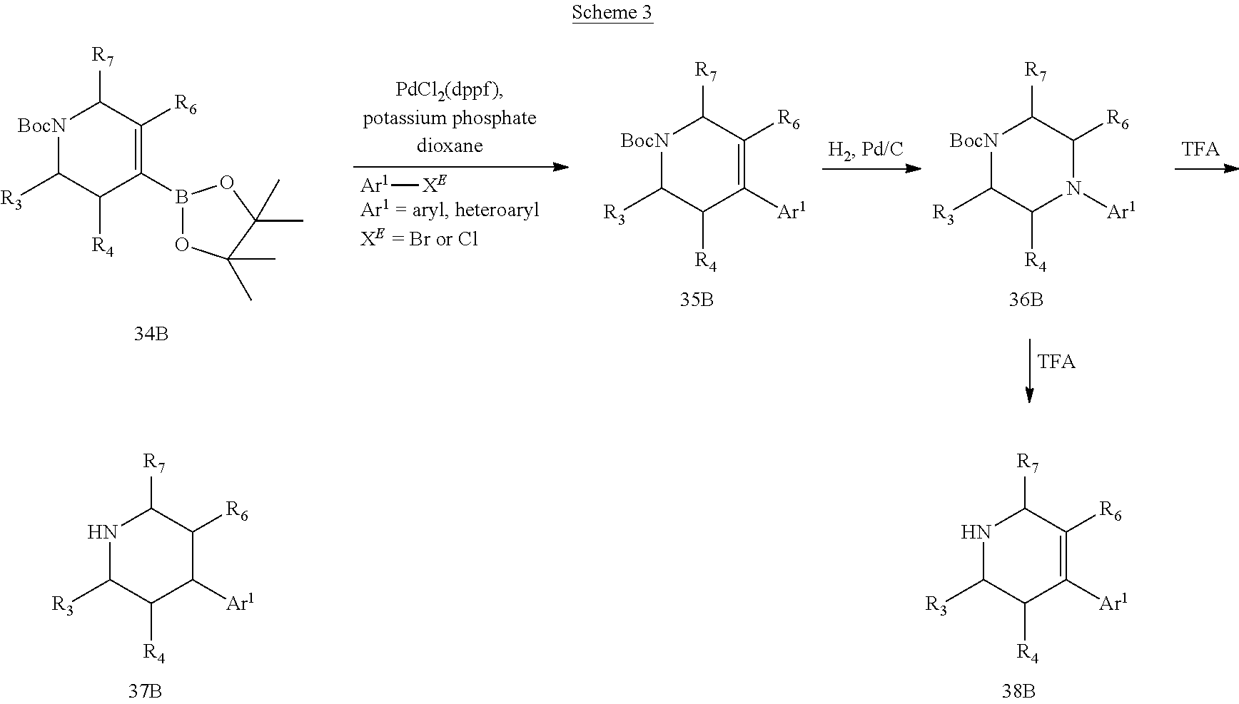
[BocN]1C([R3])C([R4])C([Ar1])=C([R6])C1[R7].[BocN]1C([R3])C([R4])N([Ar1])C([R6])C1[R7].[BocN]1C([R3])C([R4])C(B2OC(C)(C)C(C)(C)O2)=C([R6])C1[R7].[Ar1][XE].N1C([R3])C([R4])C([Ar1])C([R6])C1[R7].N1C([R3])C([R4])C([Ar1])=C([R6])C1[R7]
